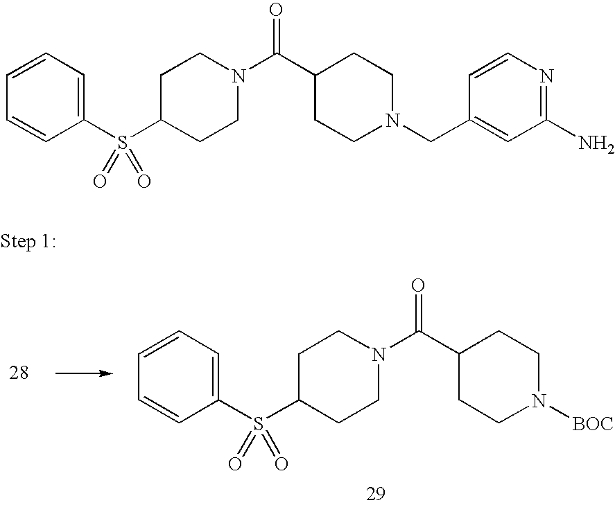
C1C(S(C2=CC=CC=C2)(=O)=O)CCN(C(C2CCN([BOC])CC2)=O)C1.C1C(S(C2=CC=CC=C2)(=O)=O)CCN(C(C2CCN(CC3=CC(N)=NC=C3)CC2)=O)C1
